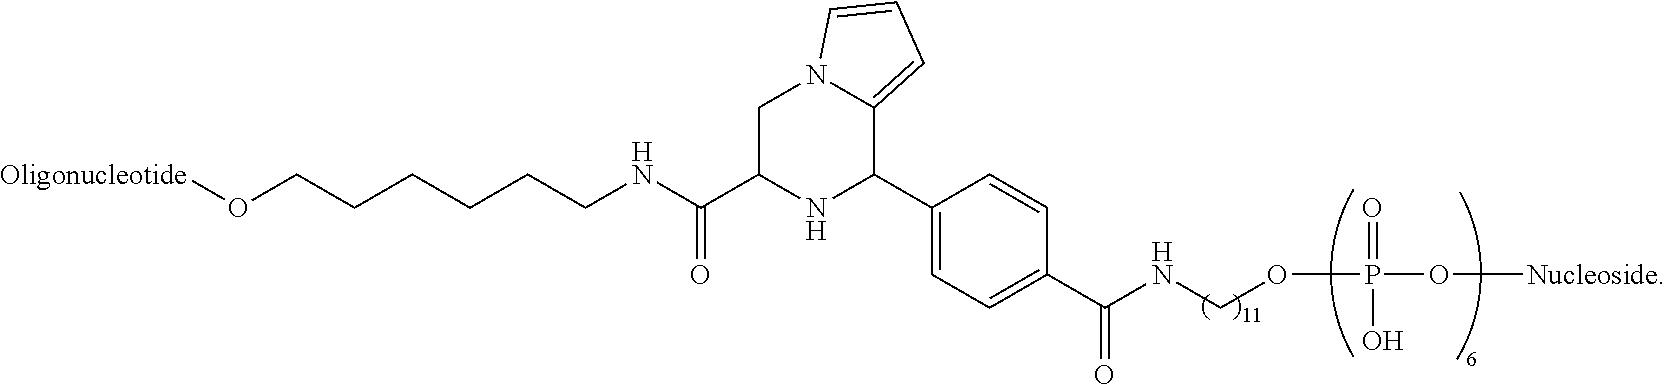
[Oligonucleotide]OCCCCCCNC(C1CN2C(=CC=C2)C(C2=CC=C(C(NCOP(O[Nucleoside])(=O)O)=O)C=C2)N1)=O
